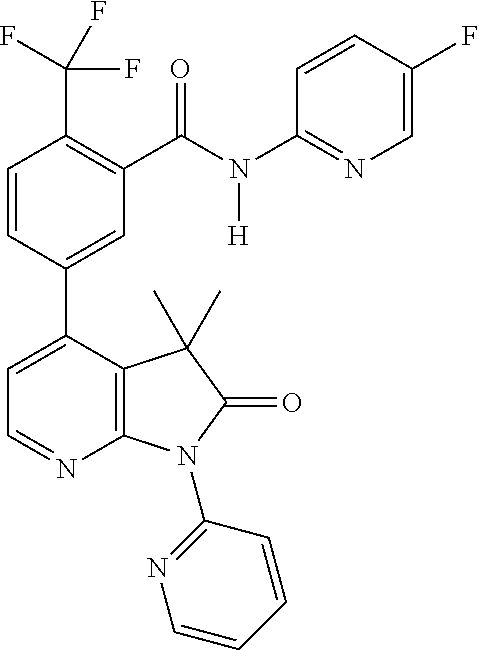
C1=CC(C2=CC=NC3=C2C(C)(C)C(=O)N3C2=NC=CC=C2)=CC(C(N([H])C2=NC=C(F)C=C2)=O)=C1C(F)(F)F
